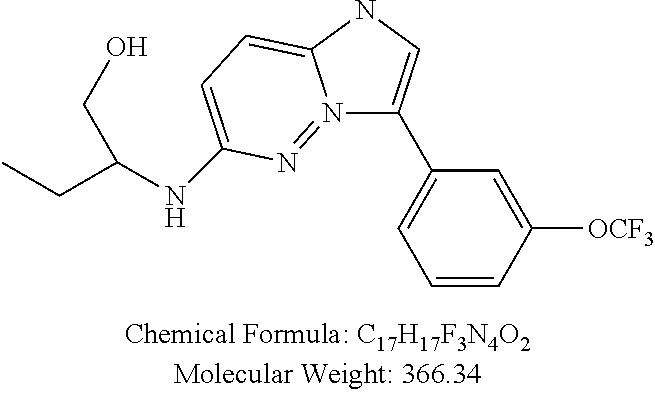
C1=CC([OCF3])=CC(C2=CNC3=CC=C(NC(CC)CO)N=N23)=C1
